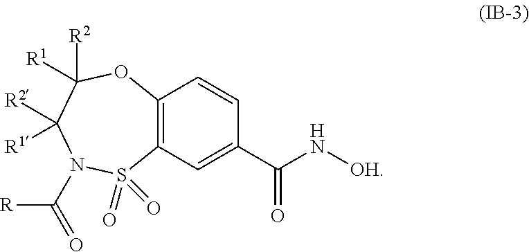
C12=C(C=C(C(N[OH])=O)C=C1)S(=O)(=O)N(C([R])=O)C([R1])([R2])C([R1])([R2])O2
